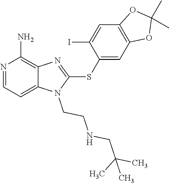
C12=CC=NC(N)=C1N=C(SC1=CC3=C(C=C1I)OC(C)(C)O3)N2CCNCC(C)(C)C
